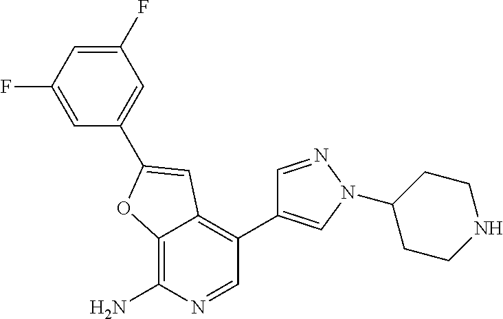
C1=C(F)C=C(F)C=C1C1=CC2=C(C3=CN(C4CCNCC4)N=C3)C=NC(N)=C2O1
